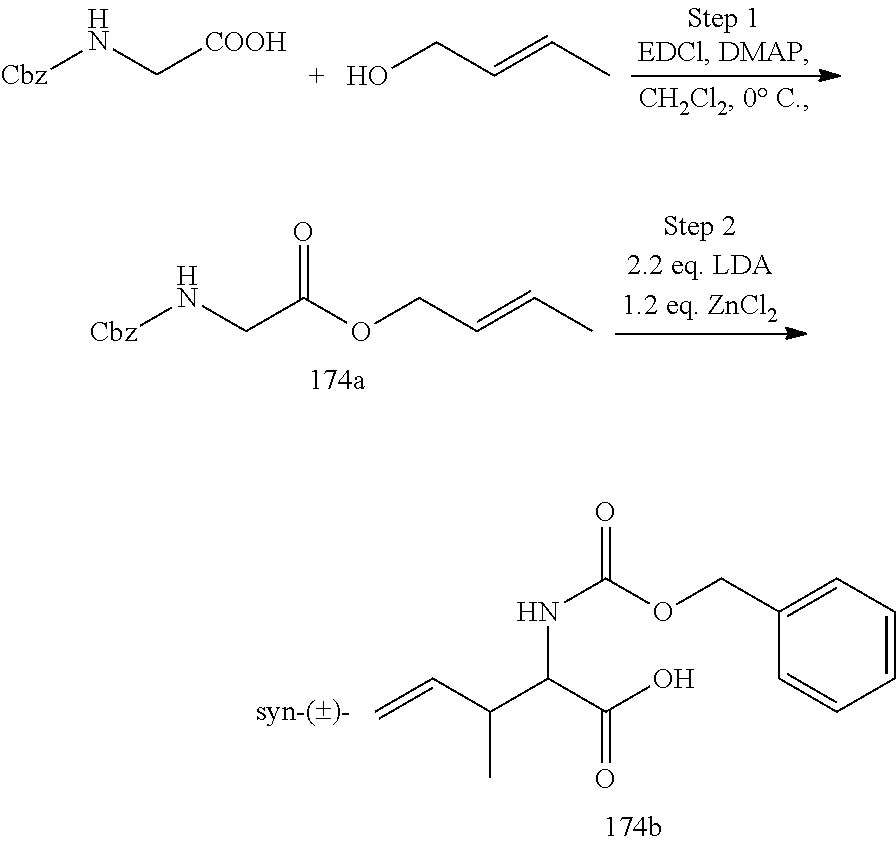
C(N[Cbz])[COOH].C(=CC)CO.C(=CC)COC(CN[Cbz])=O.C1=C(COC(NC(C(C=C)C)C(O)=O)=O)C=CC=C1
